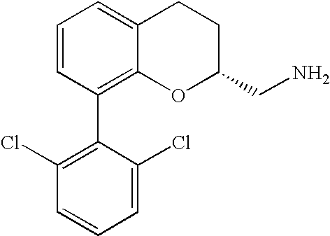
C1=CC(C2=C(Cl)C=CC=C2Cl)=C2C(=C1)CCC(CN)O2
